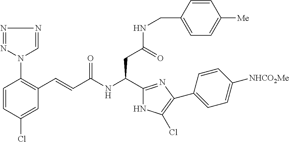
C1=CC(Cl)=CC(C=CC(NC(C2=NC(C3=CC=C([NHCO2Me])C=C3)=C(Cl)N2)CC(NCC2=CC=C([Me])C=C2)=O)=O)=C1N1N=NN=C1
